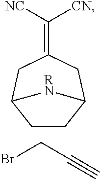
C1(=C([CN])[NC])CC2CCC(C1)[RN]2.BrCC#C
